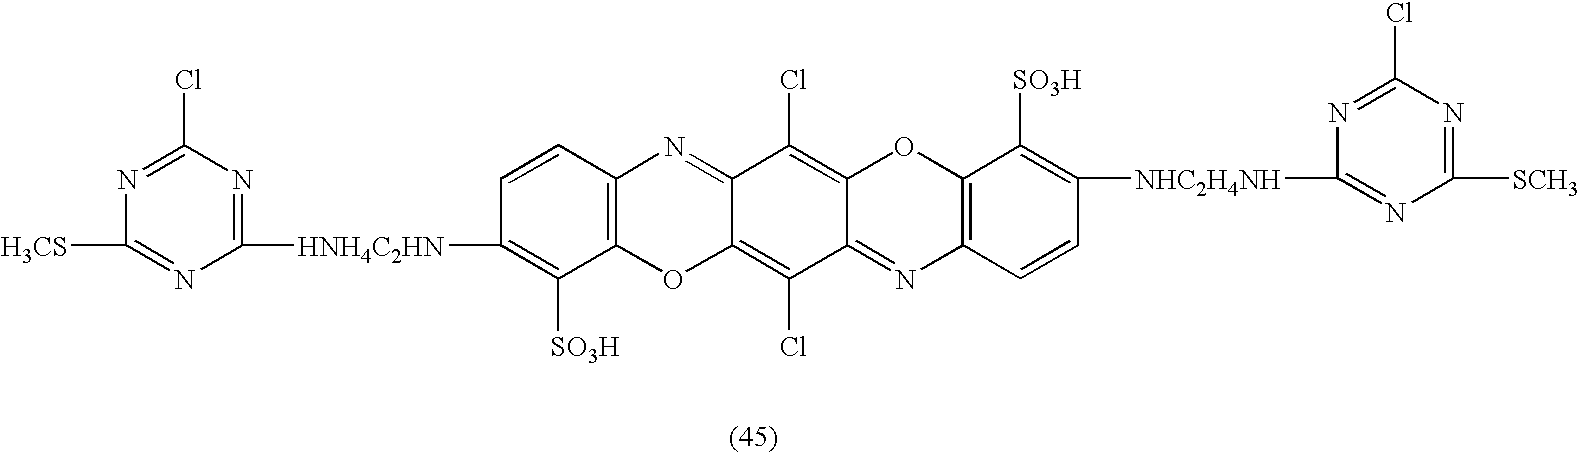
C1(Cl)=NC([H3CS])=NC([HNH4C2HN]C2=C([SO3H])C3=C(C=C2)N=C2C(=C(Cl)C4=NC5=C(OC4=C2Cl)C([SO3H])=C([NHC2H4NH]C2=NC([SCH3])=NC(Cl)=N2)C=C5)O3)=N1
